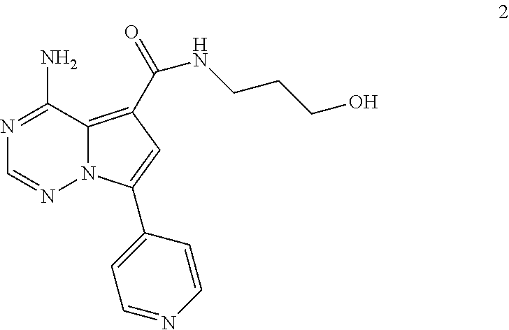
N1=C(N)C2=C(C(=O)NCCCO)C=C(C3=CC=NC=C3)N2N=C1
